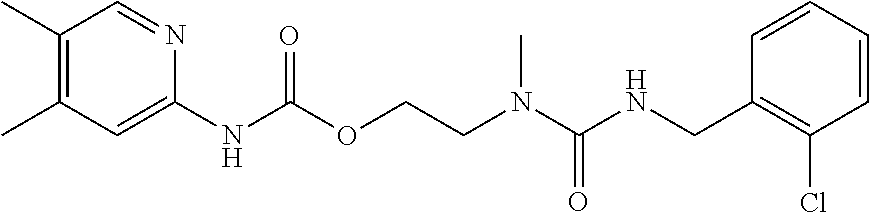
C1=CC(CNC(N(CCOC(NC2=CC(C)=C(C)C=N2)=O)C)=O)=C(Cl)C=C1
